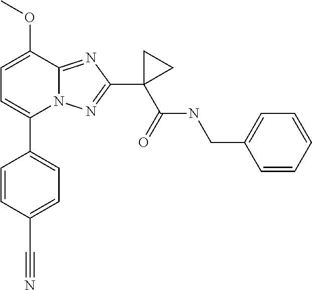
C1=C(OC)C2=NC(C3(C(=O)NCC4=CC=CC=C4)CC3)=NN2C(C2=CC=C(C#N)C=C2)=C1
